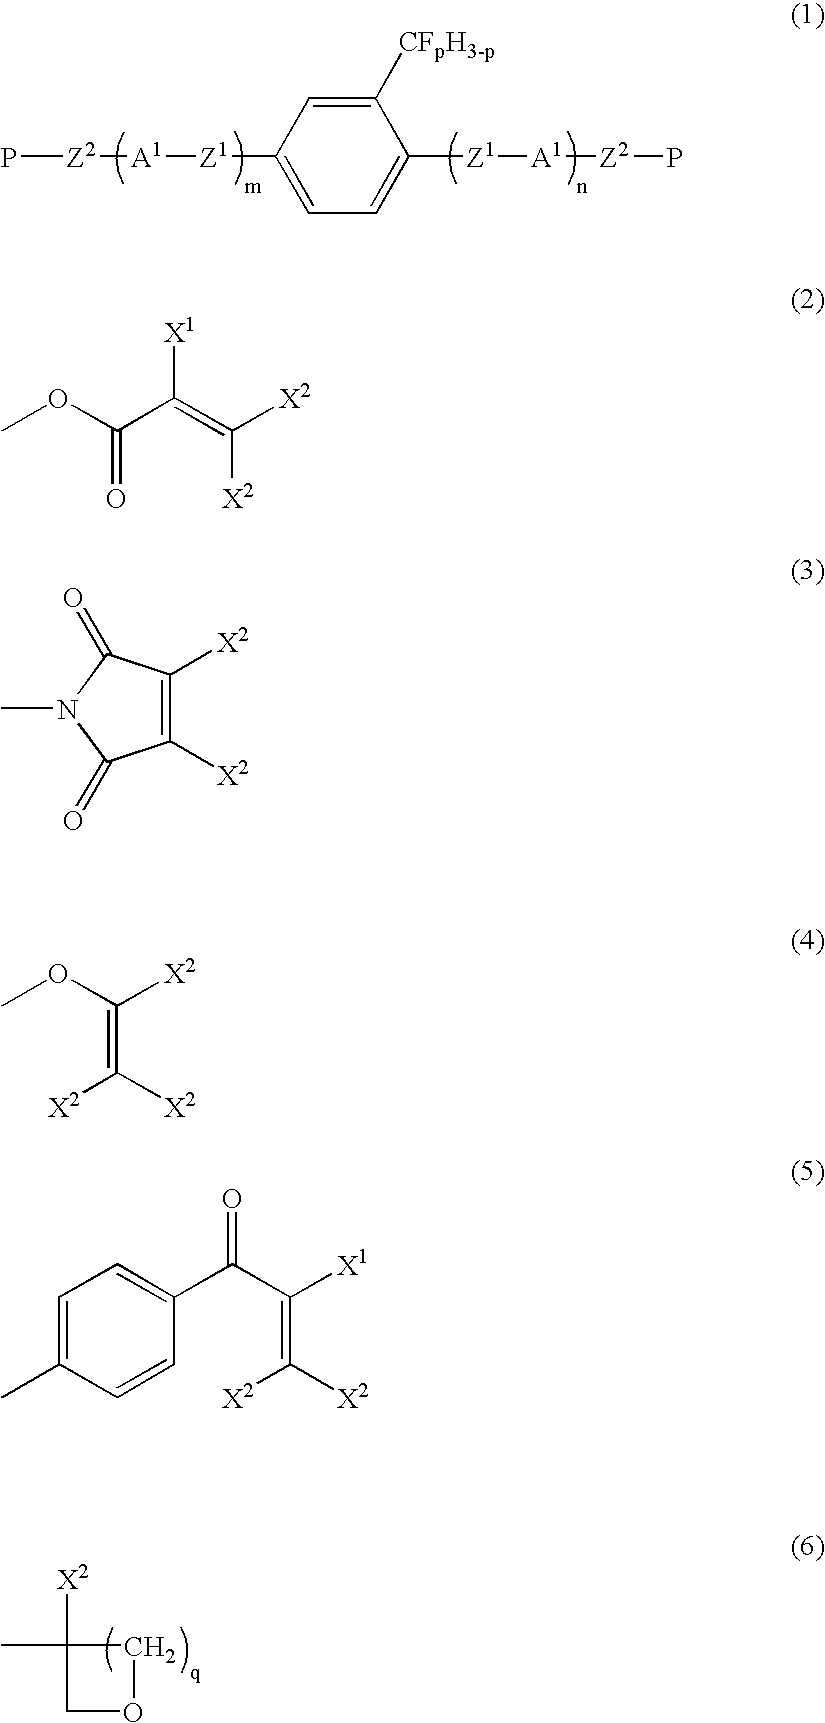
P[Z2][A1][Z1]C1=CC=C([Z1][A1][Z2]P)C([CFpH3-p])=C1.C1([X2])(C)COC1.COC(C(=C([X2])[X2])[X1])=O.C1([X2])=C([X2])C(=O)N(C)C1=O.COC([X2])=C([X2])[X2].C1(C(C([X1])=C([X2])[X2])=O)=CC=C(C)C=C1
